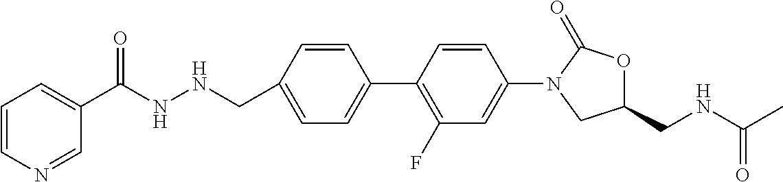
C1=C(CNNC(C2=CC=CN=C2)=O)C=CC(C2=C(F)C=C(N3CC(CNC(C)=O)OC3=O)C=C2)=C1
